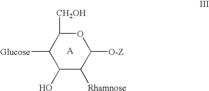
C1(O)C([Rhamnose])C([O-Z])OC([CH2OH])C1[Glucose]
